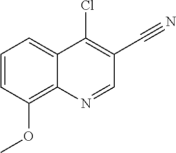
C1=CC(OC)=C2C(=C1)C(Cl)=C(C#N)C=N2
